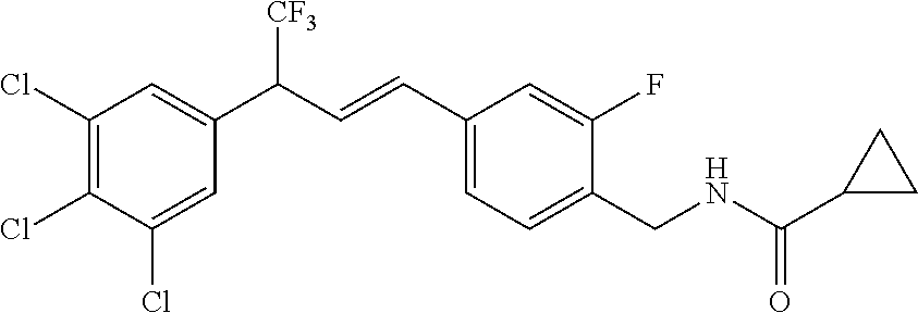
C1(Cl)=C(Cl)C(Cl)=CC(C(C=CC2=CC=C(CNC(C3CC3)=O)C(F)=C2)[CF3])=C1
